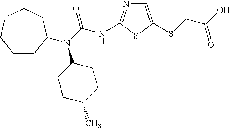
C1=C(SCC(O)=O)SC(NC(N(C2CCC(C)CC2)C2CCCCCC2)=O)=N1
